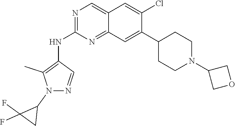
FC1(F)CC1N1N=CC(NC2=NC=C3C(=N2)C=C(C2CCN(C4COC4)CC2)C(Cl)=C3)=C1C
